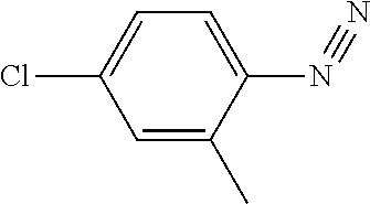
C1=C(Cl)C=C(C)C(N#N)=C1
